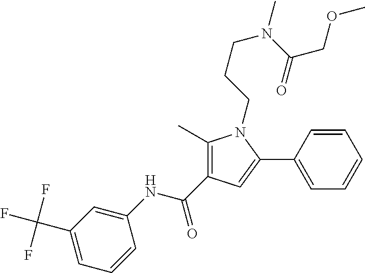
C1(C)=C(C(NC2=CC(C(F)(F)F)=CC=C2)=O)C=C(C2=CC=CC=C2)N1CCCN(C(COC)=O)C
